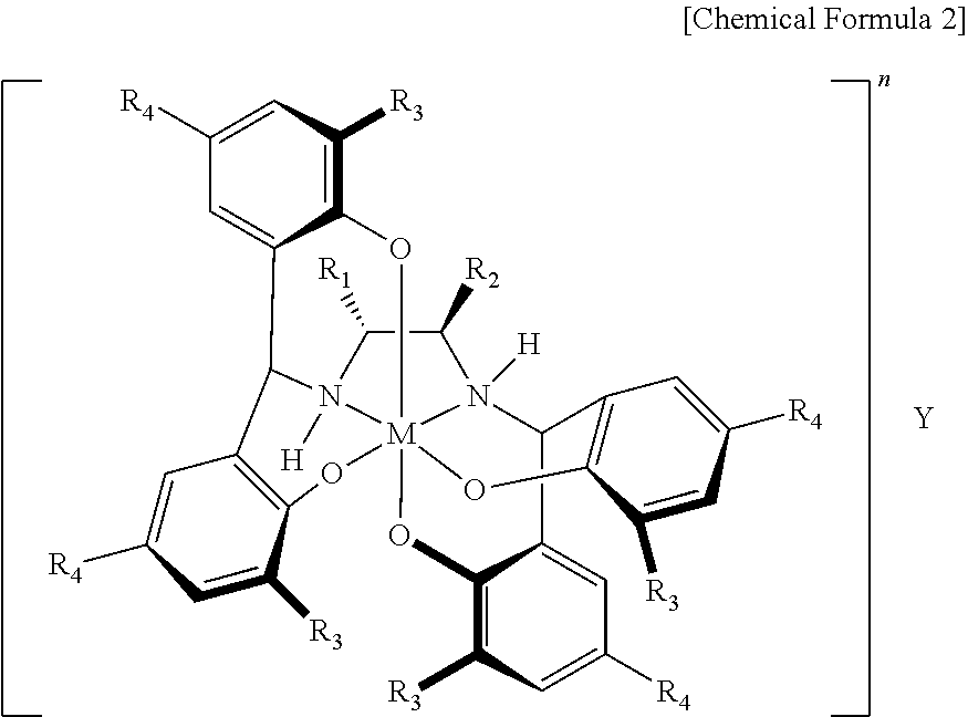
C12C3=CC([R4])=CC([R3])C3O[M]345(N([H])(C([R1])C([R2])N13[H])C(C1=C(C([R3])CC([R4])=C1)O4)C1=CC([R4])=CC([R3])C1O5)OC1=C2C=C([R4])CC1[R3].[Y]
